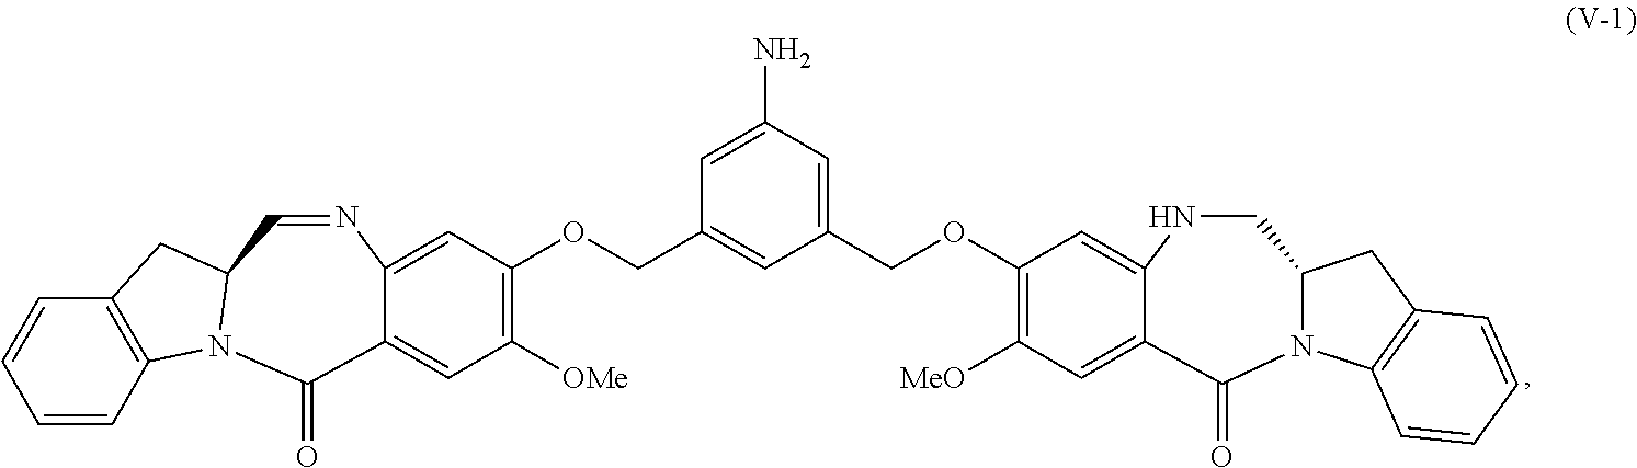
C1=CC2=C(C=C1)CC1N2C(=O)C2=CC([OMe])=C(OCC3=CC(COC4=C([MeO])C=C5C(=C4)NCC4N(C5=O)C5=C(C4)C=CC=C5)=CC(N)=C3)C=C2N=C1
